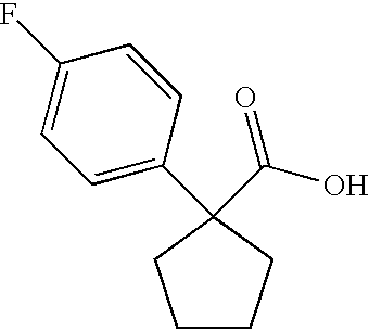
C1=CC(F)=CC=C1C1(C(=O)O)CCCC1
